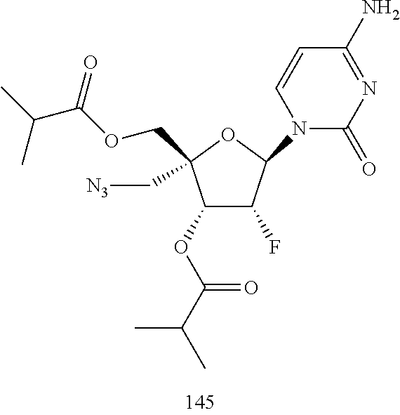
C1(OC(=O)C(C)C)C(F)C(N2C(=O)N=C(N)C=C2)OC1(COC(=O)C(C)C)C[N3]
